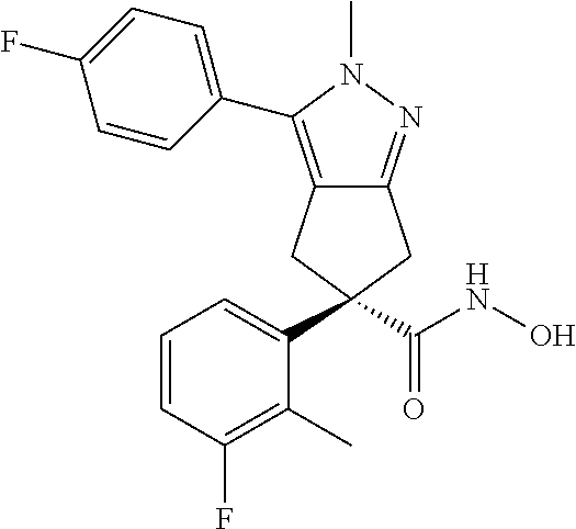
C12=C(C3=CC=C(F)C=C3)N(C)N=C1CC(C(NO)=O)(C1=CC=CC(F)=C1C)C2
